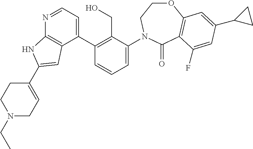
C1(C2=C(CO)C(N3CCOC4=C(C3=O)C(F)=CC(C3CC3)=C4)=CC=C2)=CC=NC2=C1C=C(C1=CCN(CC)CC1)N2
